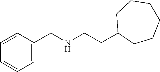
C1=CC=C(CNCCC2CCCCCC2)C=C1
